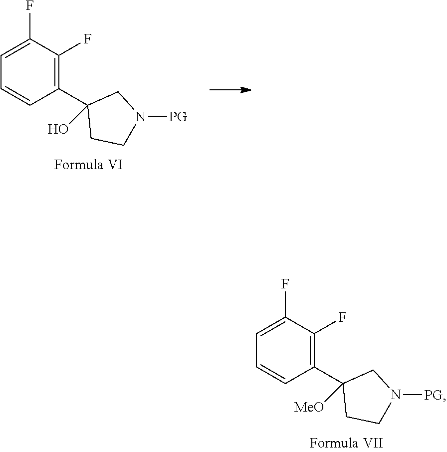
C1=C(F)C(F)=C(C2([MeO])CCN([PG])C2)C=C1.C1=C(F)C(F)=C(C2(O)CCN([PG])C2)C=C1
